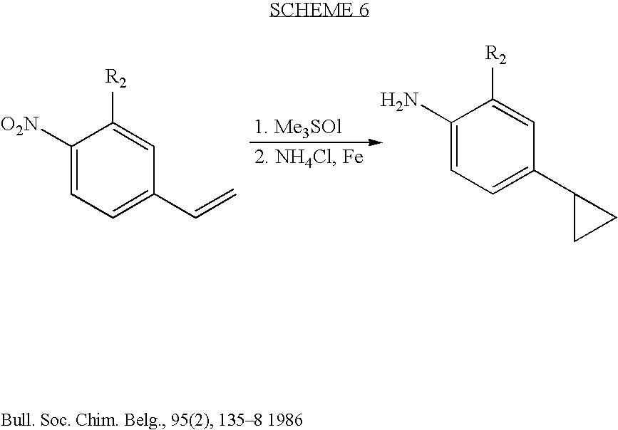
C1([O2N])=CC=C(C=C)C=C1[R2].C1(N)=CC=C(C2CC2)C=C1[R2]
